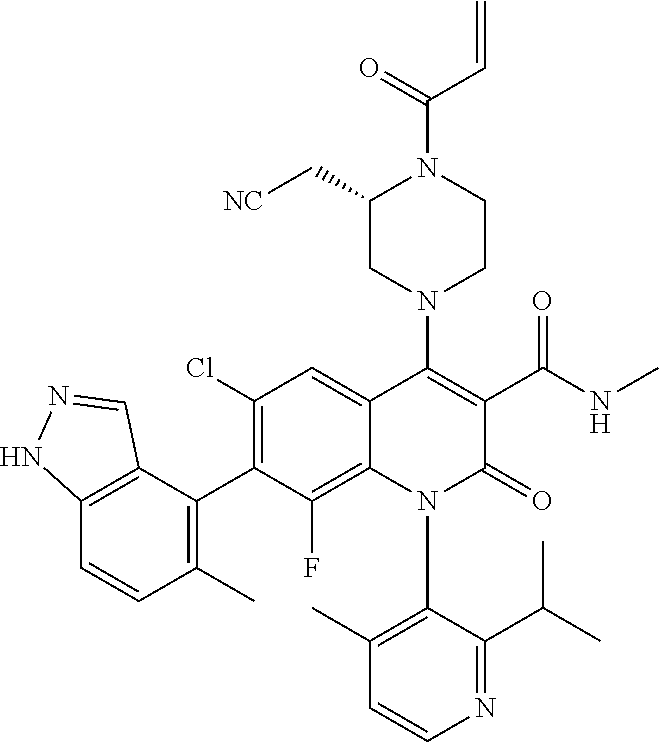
C12=C(C(C3=C(Cl)C=C4C(=C3F)N(C3=C(C)C=CN=C3C(C)C)C(=O)C(C(NC)=O)=C4N3CCN(C(=O)C=C)C(C[NC])C3)=C(C)C=C1)C=NN2
